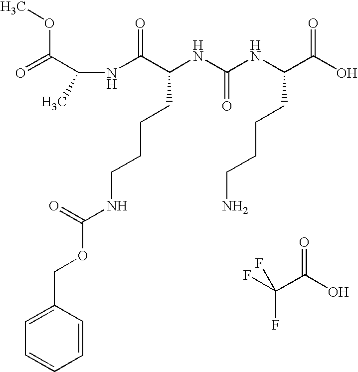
COC(=O)C(NC(C(NC(NC(C(O)=O)CCCCN)=O)CCCCNC(OCC1=CC=CC=C1)=O)=O)C.FC(C(O)=O)(F)F
